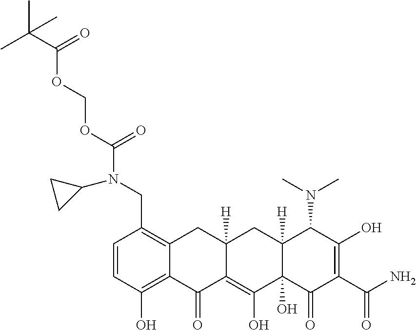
C1=CC(O)=C2C(=C1CN(C(OCOC(C(C)(C)C)=O)=O)C1CC1)CC1([H])C(=C(O)C3(O)C([H])(C1)C(N(C)C)C(O)=C(C(=O)N)C3=O)C2=O
